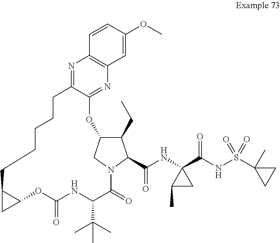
C12CC1OC(=O)NC(C(C)(C)C)C(=O)N1CC(C(CC)C1C(NC1(C(NS(C3(C)CC3)(=O)=O)=O)C(C)C1)=O)OC1=NC3=C(N=C1CCCCC2)C=CC(OC)=C3
